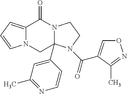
N12C(=CC=C1)C(=O)N1C(C3=CC(C)=NC=C3)(C2)N(C(=O)C2=CON=C2C)CC1
